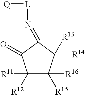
C1([R11])([R12])C([R15])([R16])C([R14])([R13])C(=N[L][Q])C1=O
